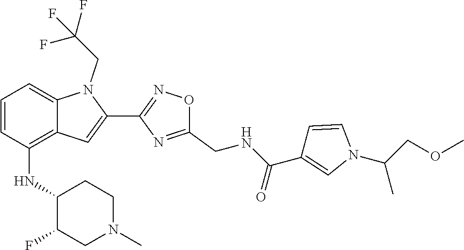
C1=CC(NC2C(F)CN(C)CC2)=C2C(=C1)N(CC(F)(F)F)C(C1=NOC(CNC(C3=CN(C(COC)C)C=C3)=O)=N1)=C2
